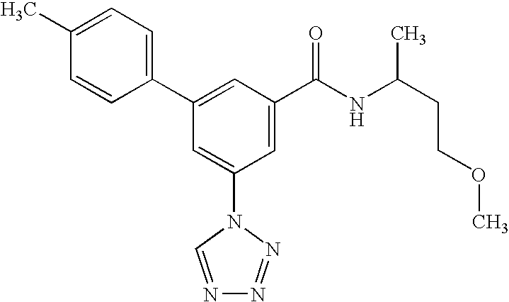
C1(C2=CC(C(NC(CCOC)C)=O)=CC(N3C=NN=N3)=C2)=CC=C(C)C=C1
